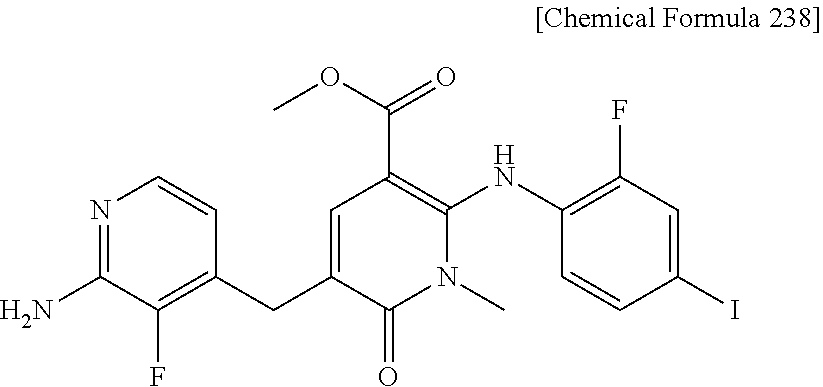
C1=C(CC2=C(F)C(N)=NC=C2)C(=O)N(C)C(NC2=C(F)C=C(I)C=C2)=C1C(OC)=O
